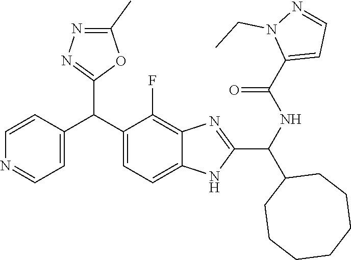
C1=C(C(C2=CC=C3C(=C2F)N=C(C(NC(C2=CC=NN2CC)=O)C2CCCCCCC2)N3)C2=NN=C(C)O2)C=CN=C1
